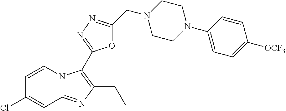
C1=CN2C(=NC(CC)=C2C2=NN=C(CN3CCN(C4=CC=C([OCF3])C=C4)CC3)O2)C=C1Cl
